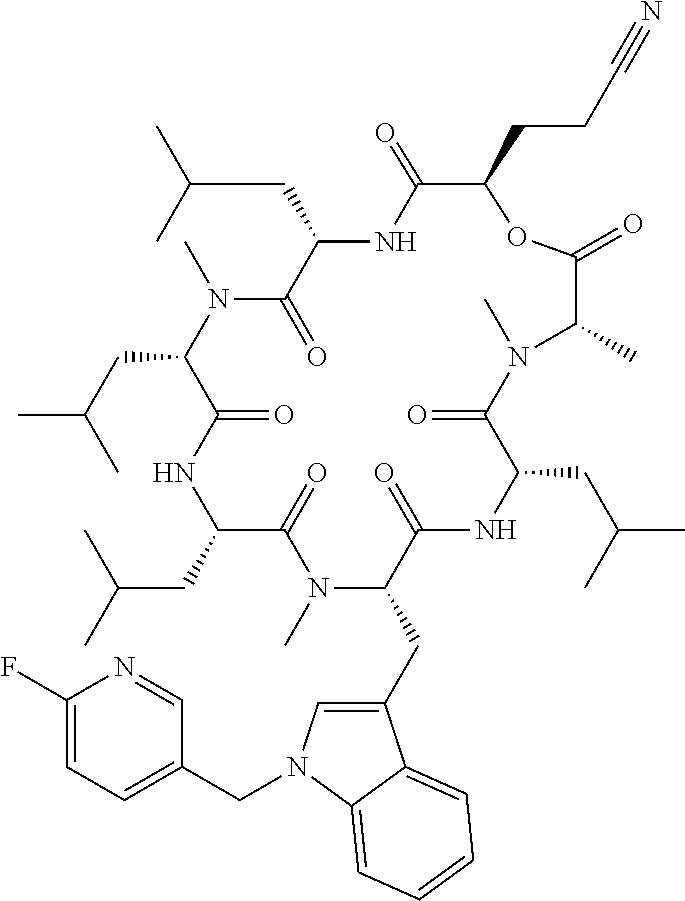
C(C1C(=O)NC(CC(C)C)C(=O)N(C)C(CC(C)C)C(=O)NC(CC(C)C)C(=O)N(C)C(CC2=CN(CC3=CC=C(F)N=C3)C3=CC=CC=C23)C(=O)NC(CC(C)C)C(=O)N(C)C(C)C(=O)O1)CC#N
